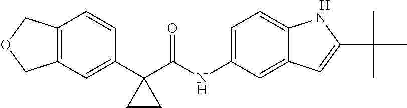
C12=C(C=C(C3(C(NC4=CC=C5C(=C4)C=C(C(C)(C)C)N5)=O)CC3)C=C1)COC2.[H]
